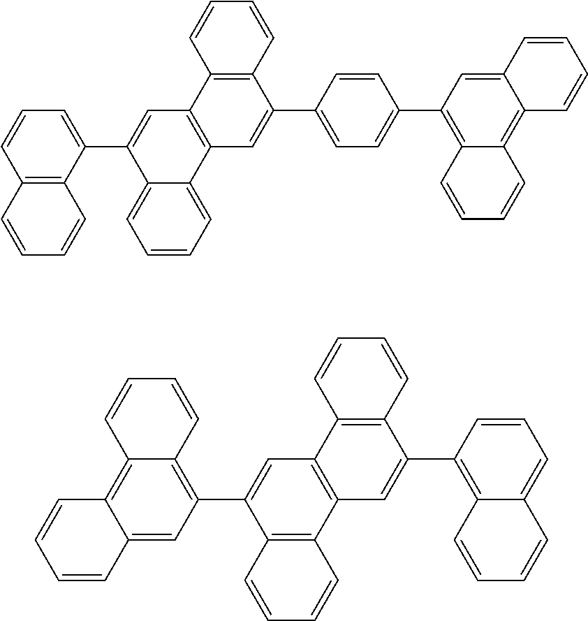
C1(C2=CC3=C(C4=CC=CC=C24)C=C(C2=CC=C(C4=C5C(=C6C(=C4)C=CC=C6)C=CC=C5)C=C2)C2=C3C=CC=C2)=CC=CC2=C1C=CC=C2.C1(C2=CC3=C(C4=C2C=CC=C4)C=C(C2=C4C(=CC=C2)C=CC=C4)C2=C3C=CC=C2)=C2C(=C3C(=C1)C=CC=C3)C=CC=C2
